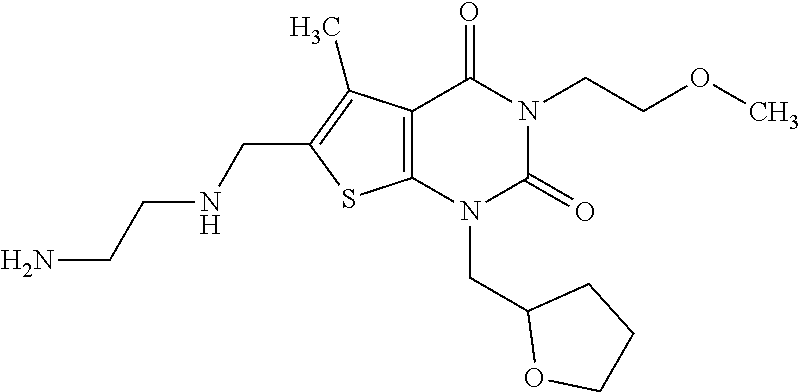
C12=C(N(CC3OCCC3)C(=O)N(CCOC)C1=O)SC(CNCCN)=C2C
